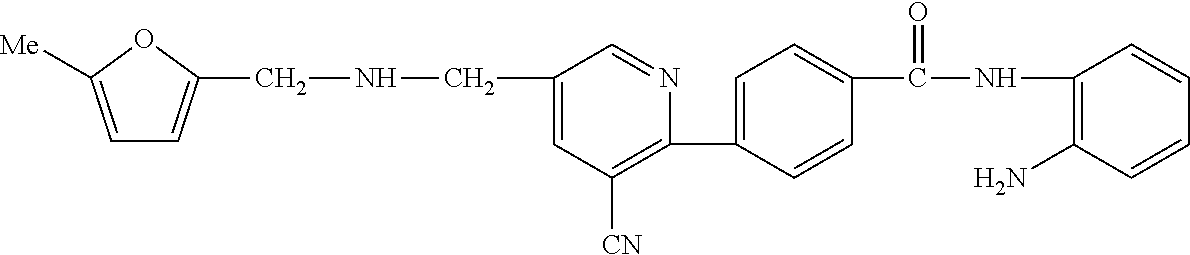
C1(C2=CC=C(C(NC3=C(N)C=CC=C3)=O)C=C2)=C([CN])C=C(CNCC2=CC=C([Me])O2)C=N1
